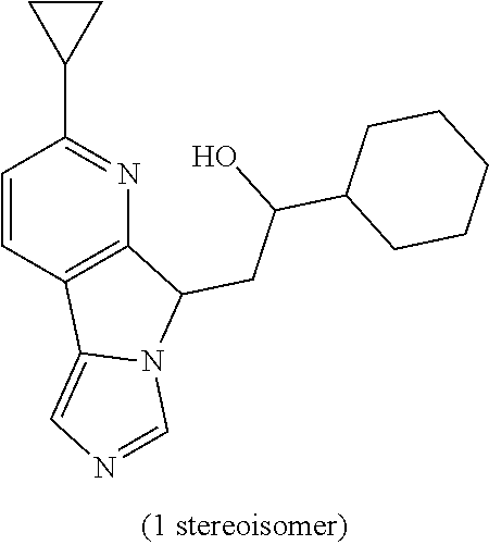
C1=CC2=C(N=C1C1CC1)C(CC(C1CCCCC1)O)N1C2=CN=C1
